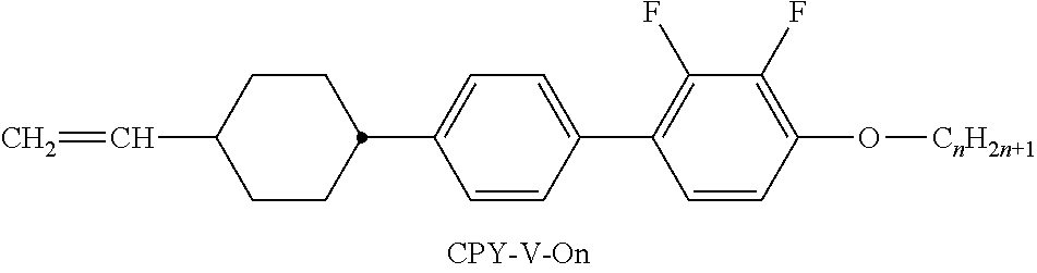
C1(C2CCC(C=C)CC2)=CC=C(C2=C(F)C(F)=C(O[CnH2n+1])C=C2)C=C1
